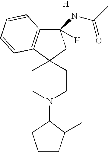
[H].C12(CCN(C3C(C)CCC3)CC1)C1=C(C(NC(C)=O)([H])C2)C=CC=C1
